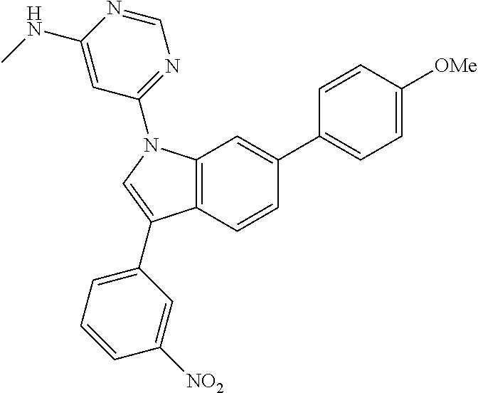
C12=C(N(C3=NC=NC(NC)=C3)C=C1C1=CC=CC([NO2])=C1)C=C(C1=CC=C([OMe])C=C1)C=C2
